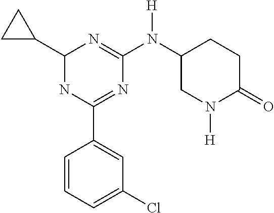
C1=CC=C(Cl)C=C1C1=NC(N([H])C2CN([H])C(=O)CC2)=NC(C2CC2)N1
